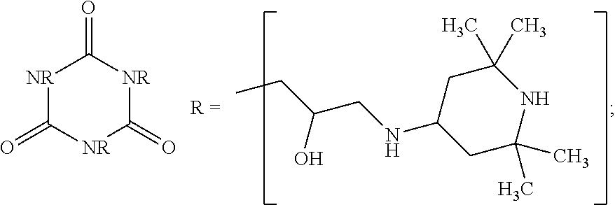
CCC(CNC1CC(C)(C)NC(C)(C)C1)O.[NR]1C(=O)[NR]C(=O)[NR]C1=O
